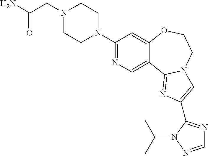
C1(N2CCN(CC(N)=O)CC2)=NC=C2C(=C1)OCCN1C2=NC(C2=NC=NN2C(C)C)=C1
